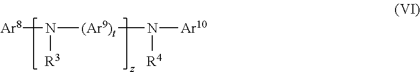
[Ar8]N([(Ar9)t]N([Ar10])[R4])[R3]
